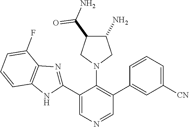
C1(F)=CC=CC2=C1N=C(C1=CN=CC(C3=CC([CN])=CC=C3)=C1N1CC(N)C(C(N)=O)C1)N2
